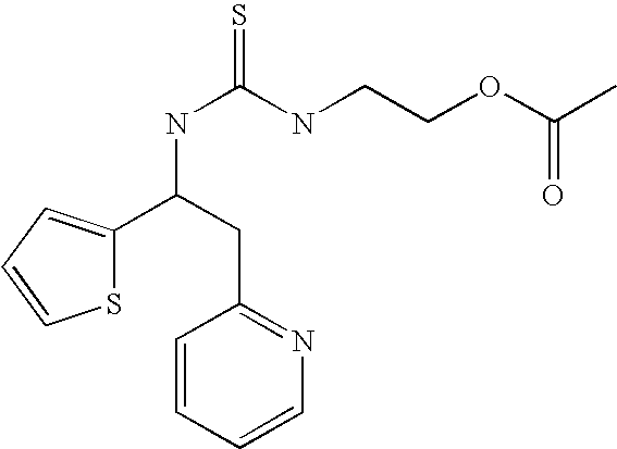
S1C(C(NC(=S)NCCOC(C)=O)CC2=NC=CC=C2)=CC=C1
